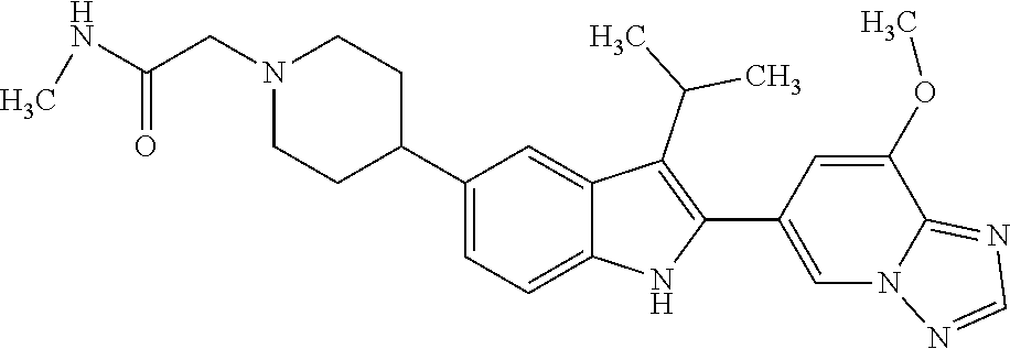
N1(CC(=O)NC)CCC(C2=CC=C3C(=C2)C(C(C)C)=C(C2=CN4C(=NC=N4)C(OC)=C2)N3)CC1
